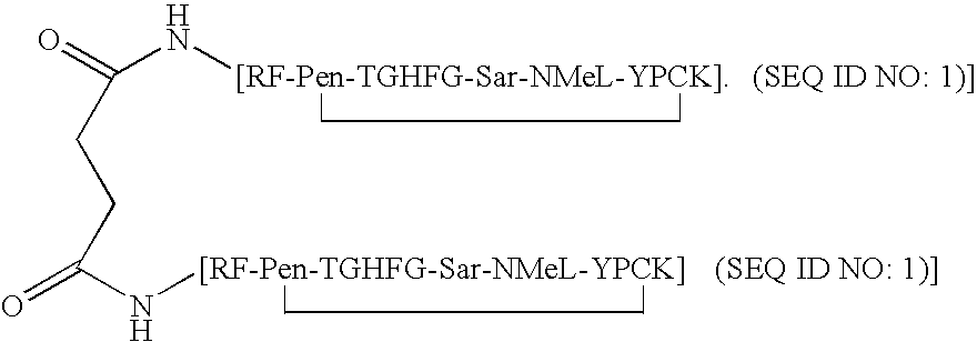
O=C(N[[RF-Pen-TGHFG-Sar-NMeL-YPCK]])CCC(=O)N[[RF-Pen-TGHFG-Sar-NMeL-YPCK]].[(SEQ ID NO: 1)]].[(SEQ ID NO: 1)]]
